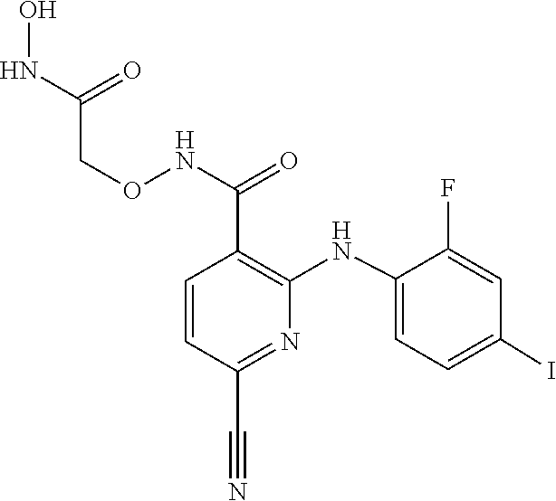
C1(NC2=C(C(NOCC(NO)=O)=O)C=CC(C#N)=N2)=CC=C(I)C=C1F
